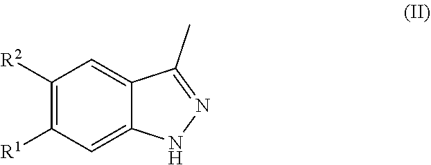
C1([R2])=C([R1])C=C2C(=C1)C(C)=NN2
